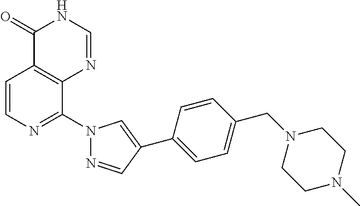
C1=CN=C(N2N=CC(C3=CC=C(CN4CCN(C)CC4)C=C3)=C2)C2=C1C(=O)NC=N2
